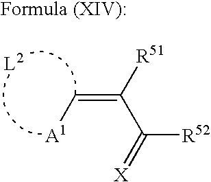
C(=C(C([R52])=[X])[R51])[A1]
